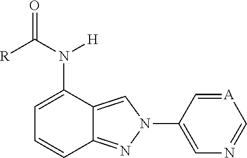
C1=[A]C=NC=C1N1C=C2C(N([H])C(=O)[R])=CC=CC2=N1
